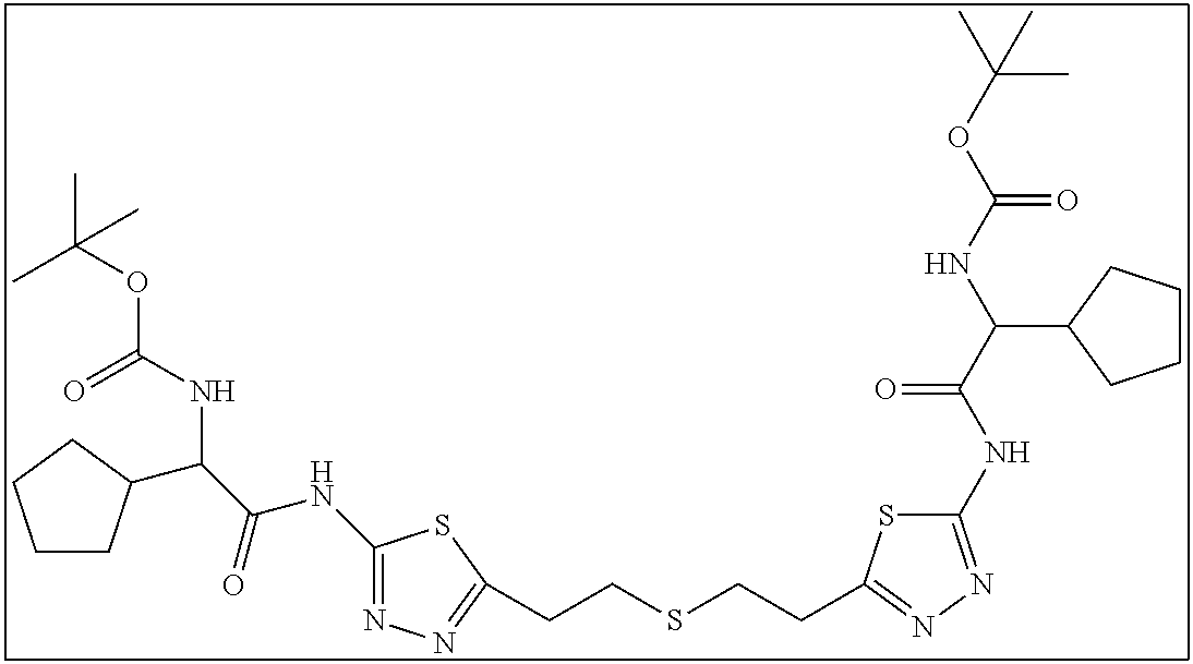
C1(NC(C(NC(OC(C)(C)C)=O)C2CCCC2)=O)=NN=C(CCSCCC2=NN=C(NC(C(NC(OC(C)(C)C)=O)C3CCCC3)=O)S2)S1
